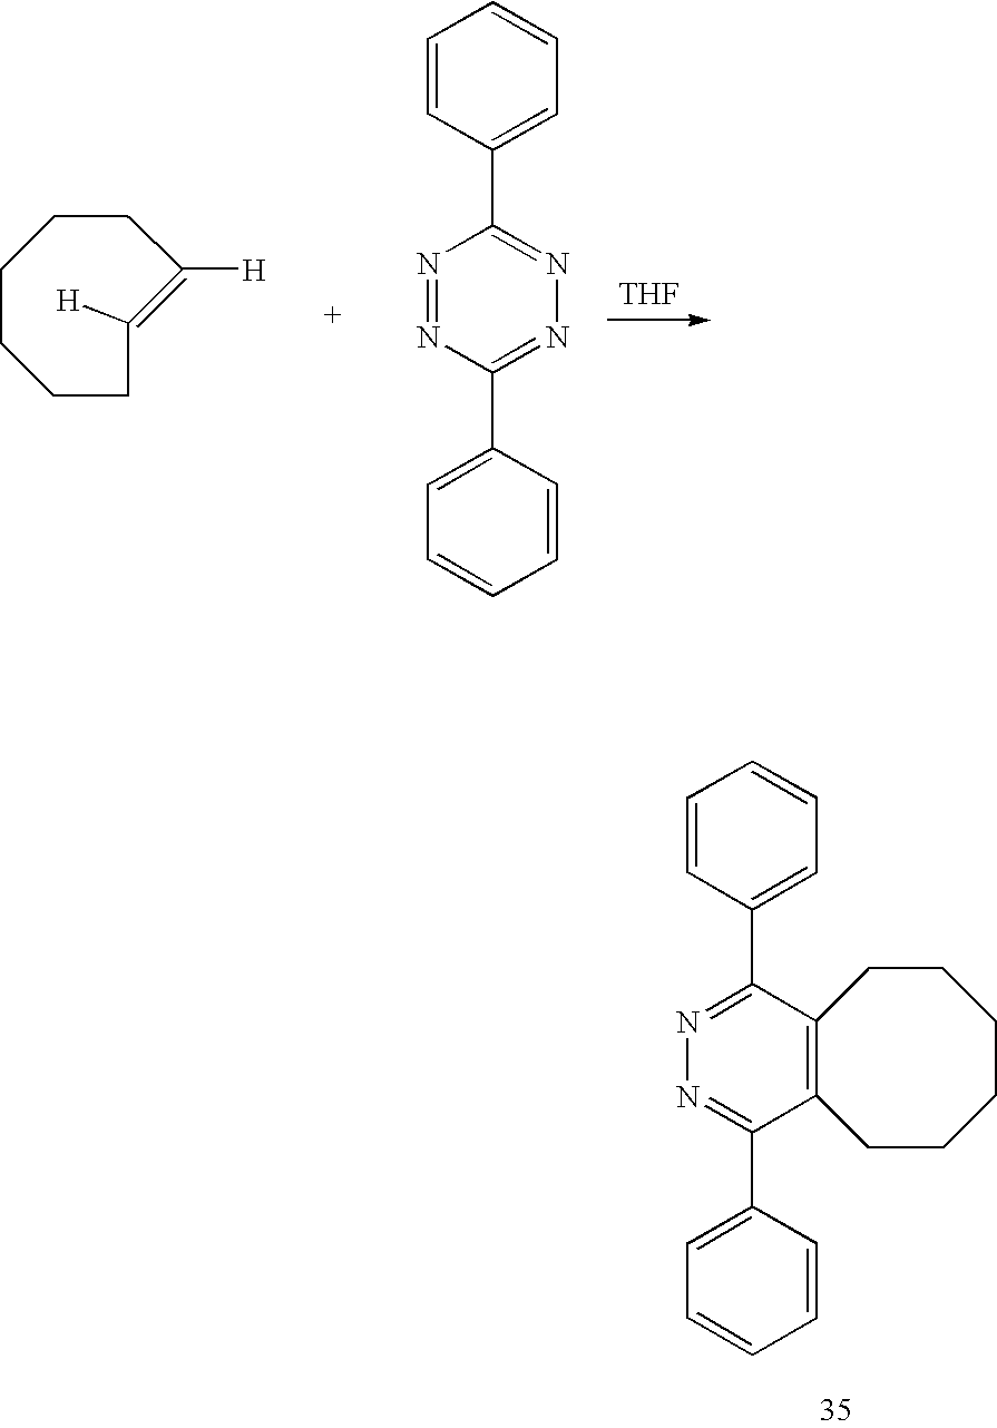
N1=C(C2=CC=CC=C2)C2=C(C(C3=CC=CC=C3)=N1)CCCCCC2.[THF].C1CCC([H])=C([H])CCC1.N1=NC(C2=CC=CC=C2)=NN=C1C1=CC=CC=C1
